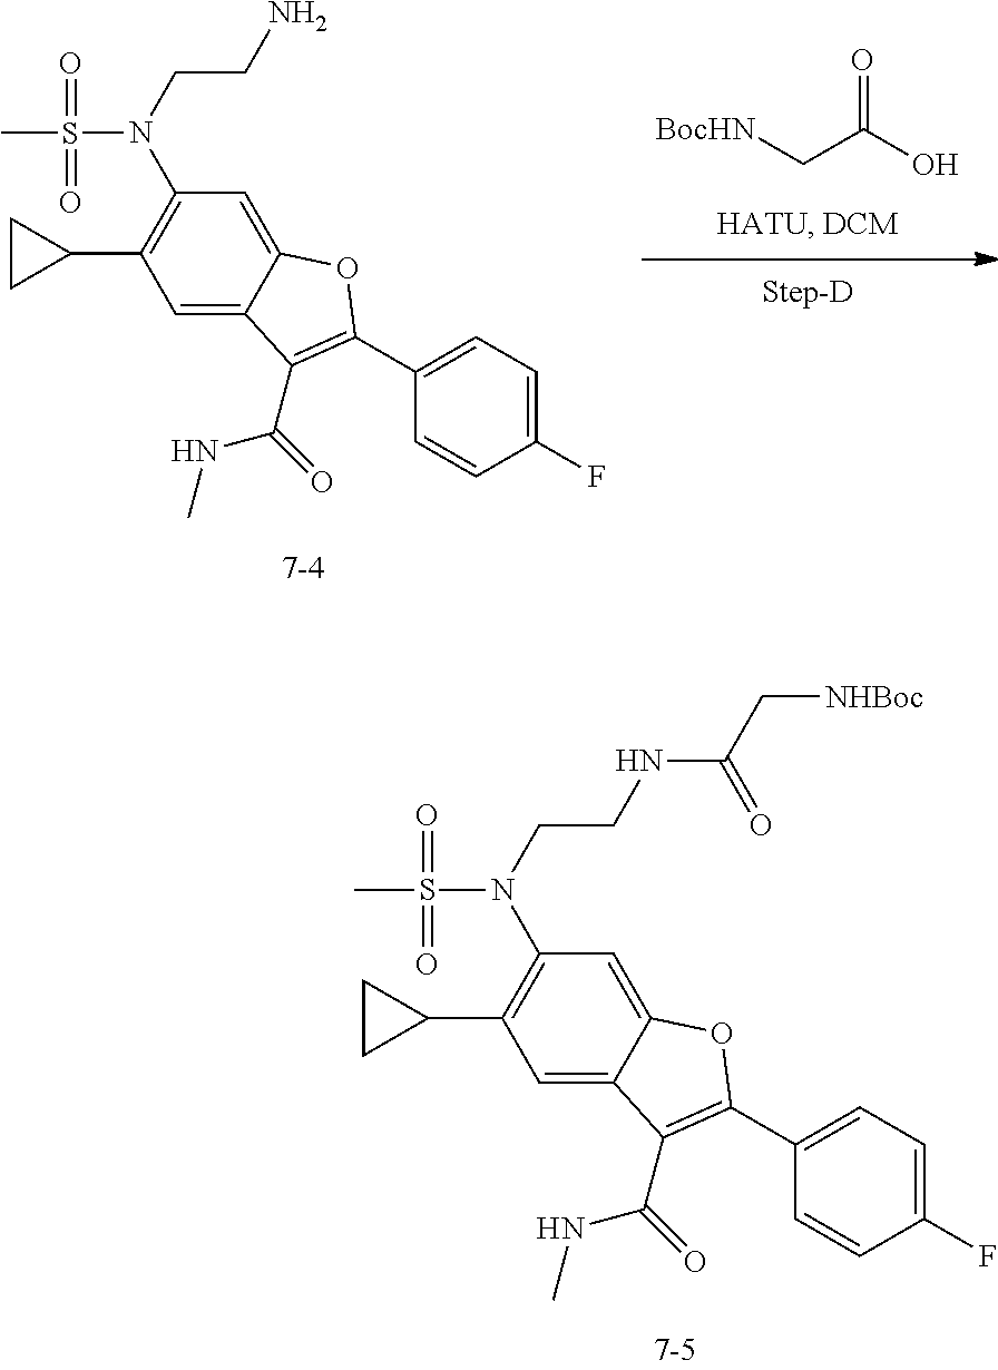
C1=C2C(=CC(N(S(C)(=O)=O)CCNC(C[NHBoc])=O)=C1C1CC1)OC(C1=CC=C(F)C=C1)=C2C(=O)NC.[BocHN]CC(O)=O.C1=C2C(=CC(N(CCN)S(=O)(=O)C)=C1C1CC1)OC(C1=CC=C(F)C=C1)=C2C(=O)NC
